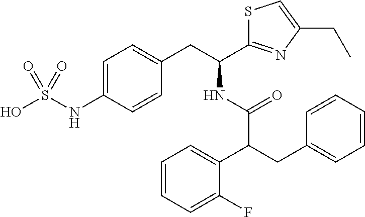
OS(NC1=CC=C(CC(NC(C(CC2=CC=CC=C2)C2=CC=CC=C2F)=O)C2=NC(CC)=CS2)C=C1)(=O)=O
